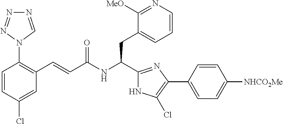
C1(Cl)=CC(C=CC(NC(CC2=CC=CN=C2[MeO])C2=NC(C3=CC=C([NHCO2Me])C=C3)=C(Cl)N2)=O)=C(N2C=NN=N2)C=C1
